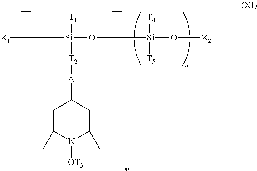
C1C(C)(C)N([OT3])C(C)(C)CC1[A][T2][Si]([T1])([X1])O[Si](O[X2])([T4])[T5]
